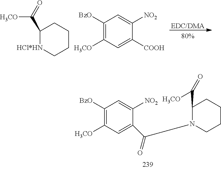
C1([BzO])=C([H3CO])C=C([COOH])C([NO2])=C1.[EDC/DMA].[HCl*HN]1CCCCC1C([H3CO])=O.C1([BzO])=C([H3CO])C=C(C(N2CCCCC2C([H3CO])=O)=O)C([NO2])=C1
